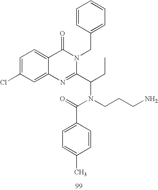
C1=C(Cl)C=C2C(=C1)C(=O)N(CC1=CC=CC=C1)C(C(N(C(=O)C1=CC=C(C)C=C1)CCCN)CC)=N2
